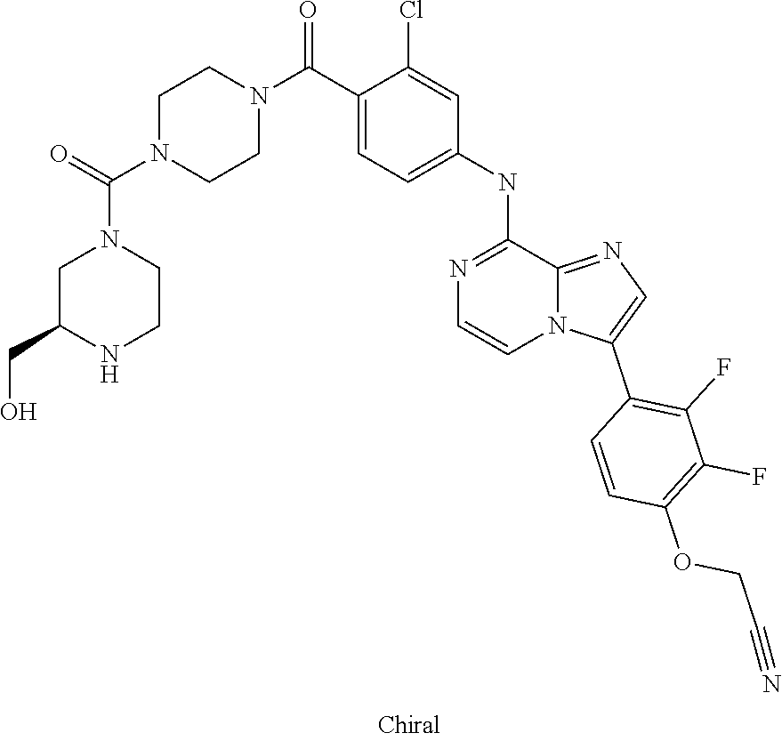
C1(C(N2CCN(C(=O)N3CC(CO)NCC3)CC2)=O)=CC=C(NC2=NC=CN3C2=NC=C3C2=C(F)C(F)=C(OCC#N)C=C2)C=C1Cl
